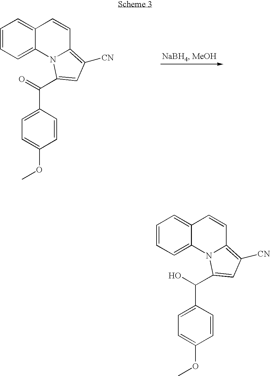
C1=CC=C2C(=C1)C=CC1=C([CN])C=C(C(=O)C3=CC=C(OC)C=C3)N21.C1=CC=C2C(=C1)C=CC1=C([CN])C=C(C(C3=CC=C(OC)C=C3)O)N21
